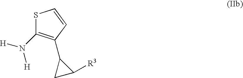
[H]N([H])C1=C(C2CC2[R3])C=CS1
